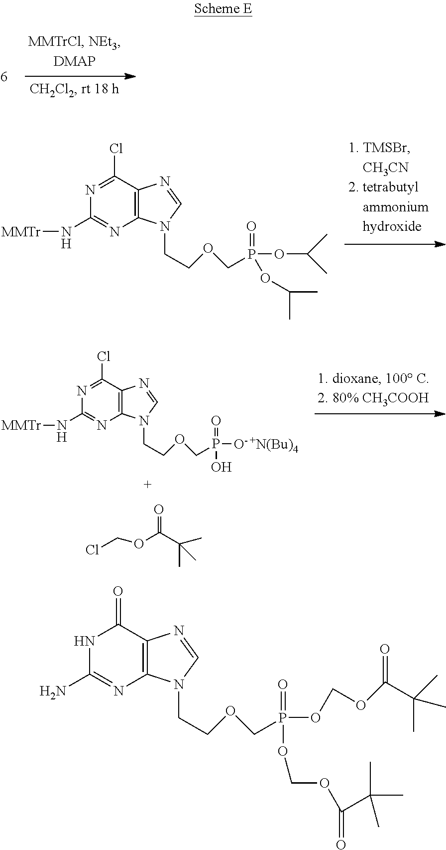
[MMTr]NC1=NC2=C(C(Cl)=N1)N=CN2CCOCP(OC(C)C)(=O)OC(C)C.[MMTr]NC1=NC2=C(C(Cl)=N1)N=CN2CCOCP([O-])(=O)O.[+N(Bu)4].O(C(C(C)(C)C)=O)CCl.NC1=NC2=C(C(=O)N1)N=CN2CCOCP(OCOC(C(C)(C)C)=O)(=O)OCOC(C(C)(C)C)=O
